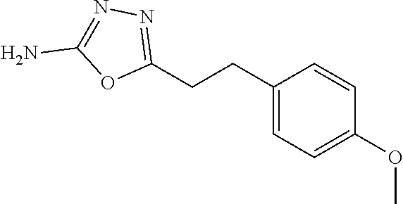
C1(CCC2=CC=C(OC)C=C2)=NN=C(N)O1
